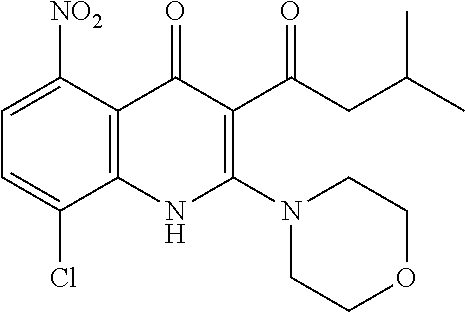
C1=C([NO2])C2=C(C(Cl)=C1)NC(N1CCOCC1)=C(C(CC(C)C)=O)C2=O
